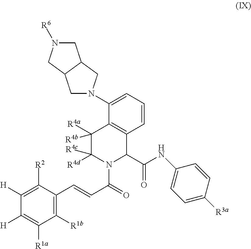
C1(N2CC3C(C2)CN([R6])C3)=CC=CC2=C1C([R4a])([R4b])C([R4d])([R4c])N(C(=O)C=CC1=C([R1b])C([R1a])=C([H])C([H])=C1[R2])C2C(NC1=CC=C([R3a])C=C1)=O
